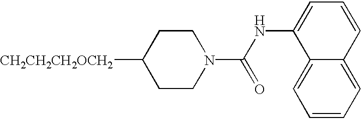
C1CN(C(=O)NC2=CC=CC3=CC=CC=C23)CCC1[CH2CH2CH2OCH2]
